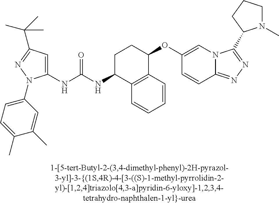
C1(NC(NC2C3=C(C(OC4=CN5C(=NN=C5C5N(C)CCC5)C=C4)CC2)C=CC=C3)=O)=CC(C(C)(C)C)=NN1C1=CC=C(C)C(C)=C1
